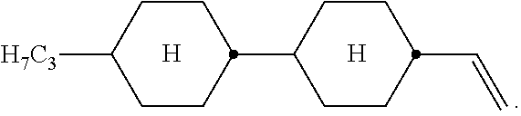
C1CC([H7C3])CCC1C1CCC(C=C)CC1.[H].[H]
